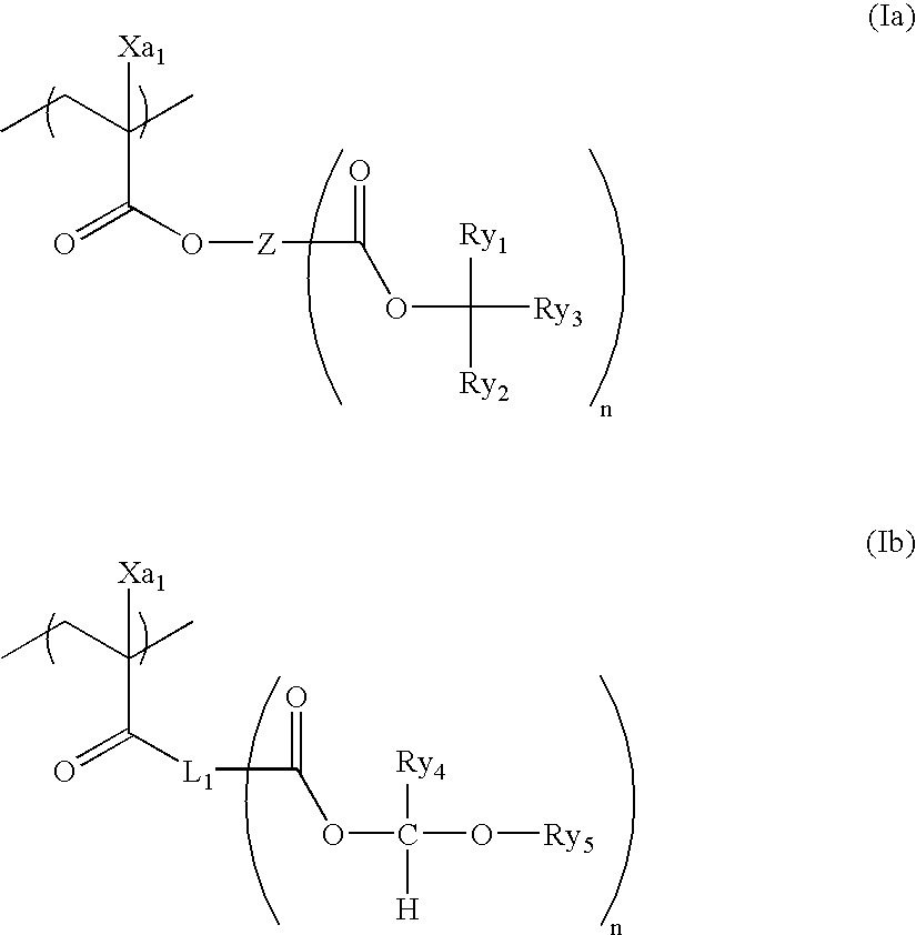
[Xa1]C(CC)(C)C(O[Z]C(=O)OC([Ry1])([Ry2])[Ry3])=O.[Xa1]C(CC)(C)C([L1]C(=O)OC([Ry4])([H])O[Ry5])=O
